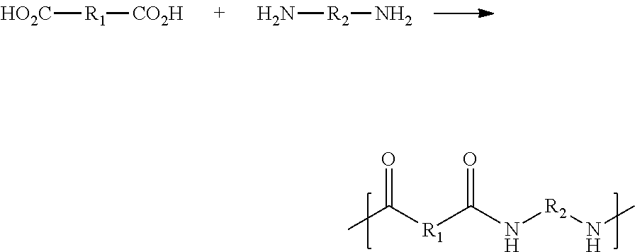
[HO2C][R1][CO2H].N[R2]N.CC([R1]C(N[R2]NC)=O)=O
